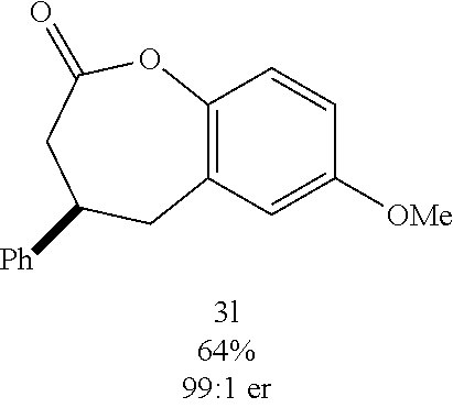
C12=C(C=C([OMe])C=C1)CC([Ph])CC(=O)O2
